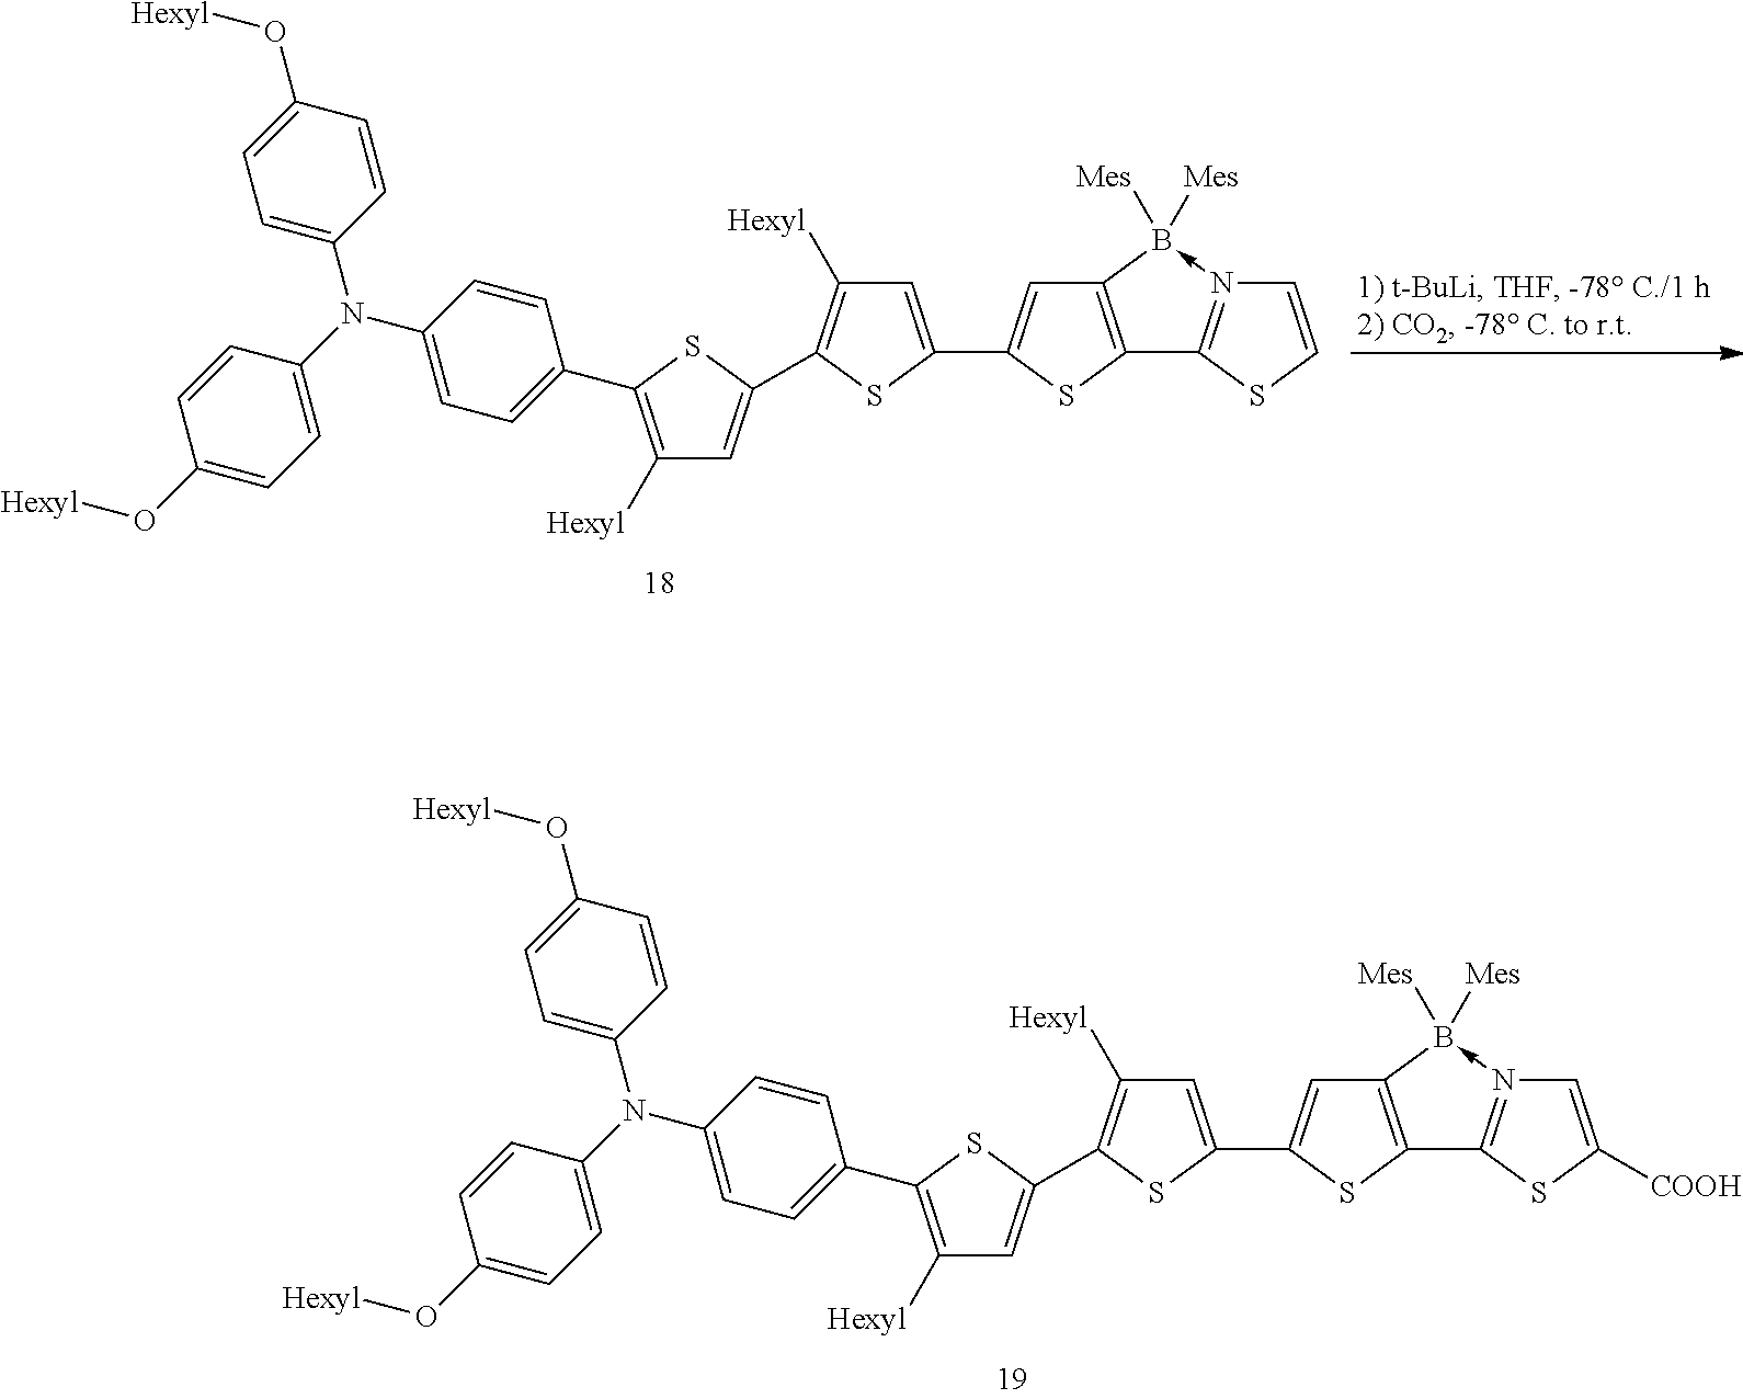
C1([Hexyl])=C(C2=CC=C(N(C3=CC=C(O[Hexyl])C=C3)C3=CC=C(O[Hexyl])C=C3)C=C2)SC(C2=C([Hexyl])C=C(C3=CC4=C(S3)C3=N(->B4([Mes])[Mes])C=C([COOH])S3)S2)=C1.C1([Hexyl])=C(C2=CC=C(N(C3=CC=C(O[Hexyl])C=C3)C3=CC=C(O[Hexyl])C=C3)C=C2)SC(C2=C([Hexyl])C=C(C3=CC4=C(S3)C3=N(->B4([Mes])[Mes])C=CS3)S2)=C1
